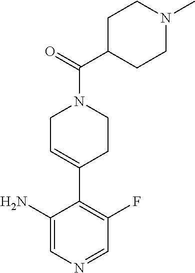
C1(N)=CN=CC(F)=C1C1=CCN(C(=O)C2CCN(C)CC2)CC1
